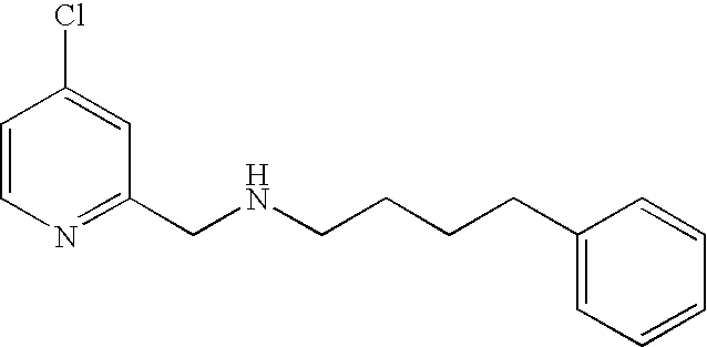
C1=CN=C(CNCCCCC2=CC=CC=C2)C=C1Cl
